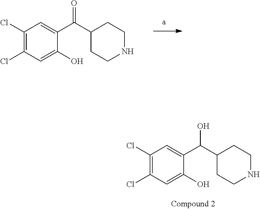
C1(Cl)=C(Cl)C=C(O)C(C(C2CCNCC2)=O)=C1.C1(Cl)=C(Cl)C=C(O)C(C(C2CCNCC2)O)=C1
